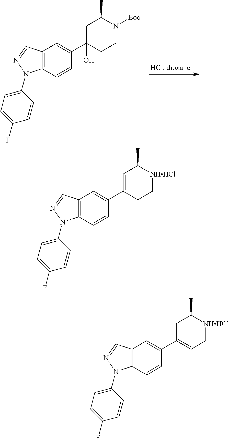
C12=C(C=CC(C3(O)CCN([Boc])C(C)C3)=C1)N(C1=CC=C(F)C=C1)N=C2.C12=C(C=CC(C3=CC(C)[NHHCl]CC3)=C1)N(C1=CC=C(F)C=C1)N=C2.C12=C(C=CC(C3=CC[NHHCl]C(C)C3)=C1)N(C1=CC=C(F)C=C1)N=C2
